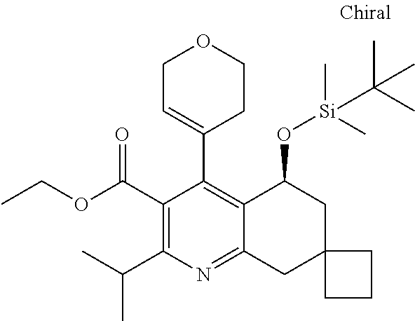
C1(C(OCC)=O)=C(C(C)C)N=C2C(=C1C1=CCOCC1)C(O[Si](C)(C)C(C)(C)C)CC1(C2)CCC1
